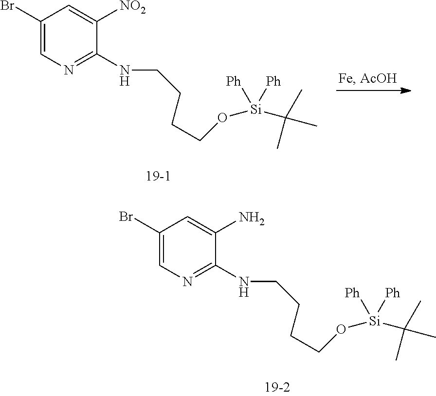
C1(Br)=CN=C(NCCCCO[Si](C(C)(C)C)([Ph])[Ph])C(N)=C1.C1(Br)=CN=C(NCCCCO[Si](C(C)(C)C)([Ph])[Ph])C([NO2])=C1
